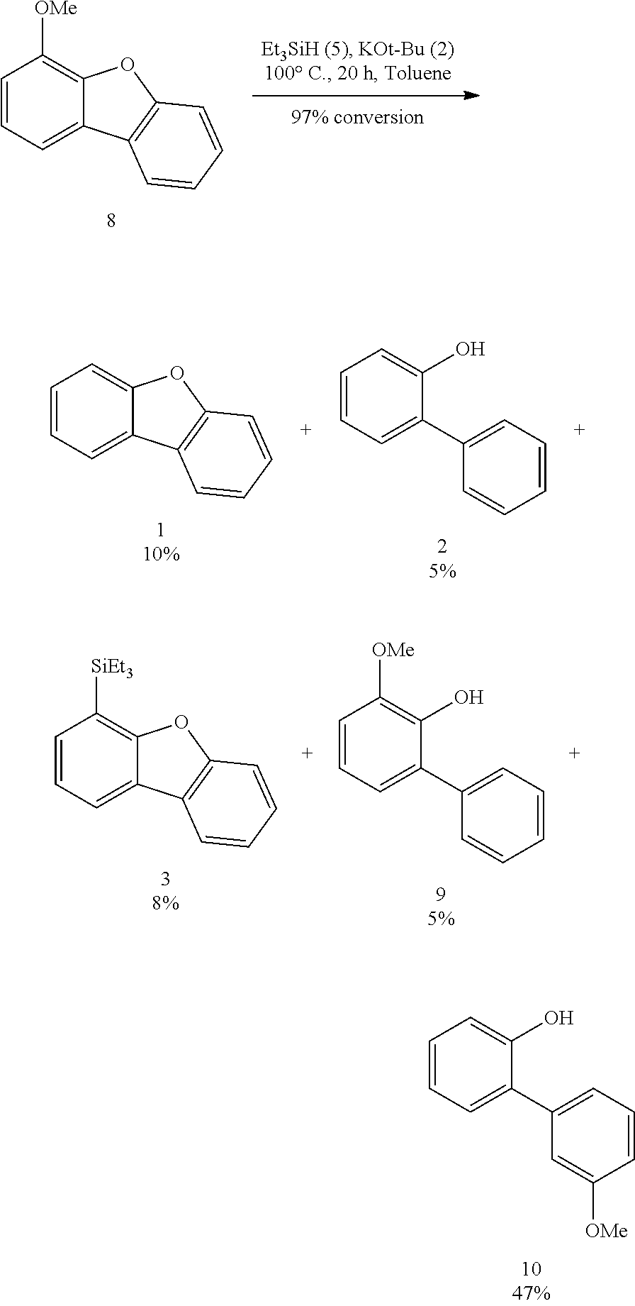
C1=CC=C2C(=C1[OMe])OC1=C2C=CC=C1.C1=CC=C2C(=C1)OC1=C2C=CC=C1.C1=CC=C(C2=CC=CC=C2)C(O)=C1.C1=CC=C2C(=C1[SiEt3])OC1=C2C=CC=C1.C1=CC=C(C2=CC=CC=C2)C(O)=C1[OMe].C1=CC=C(C2=CC=CC([OMe])=C2)C(O)=C1
